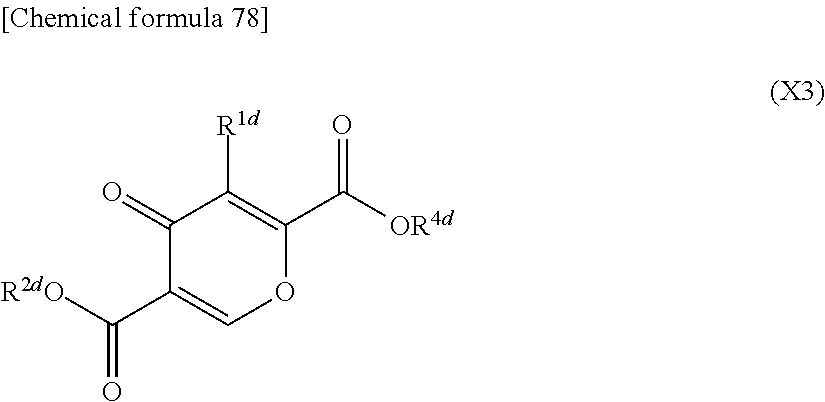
C(C1=COC(C(=O)[OR4d])=C([R1d])C1=O)([R2dO])=O
